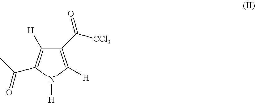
C1(C([CCl3])=O)=C([H])N([H])C(C(C)=O)=C1[H]
